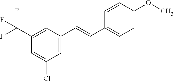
C1=C(Cl)C=C(C=CC2=CC=C(OC)C=C2)C=C1C(F)(F)F
